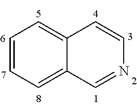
C1=CC=C2C(=C1)C=CN=C2
